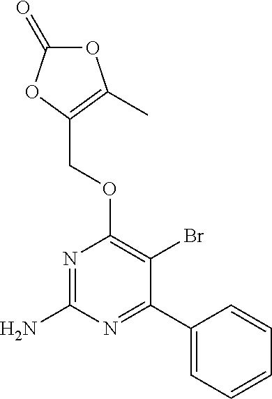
N1=C(N)N=C(C2=CC=CC=C2)C(Br)=C1OCC1=C(C)OC(=O)O1
